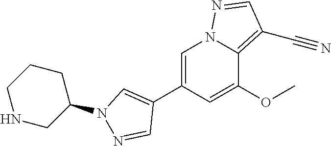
C1=C(C2=CN(C3CCCNC3)N=C2)C=C(OC)C2=C(C#N)C=NN12
